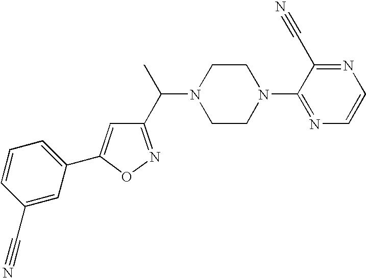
C1(C#N)=CC(C2=CC(C(C)N3CCN(C4=NC=CN=C4C#N)CC3)=NO2)=CC=C1
